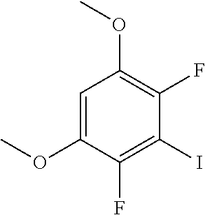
C1=C(OC)C(F)=C(I)C(F)=C1OC
